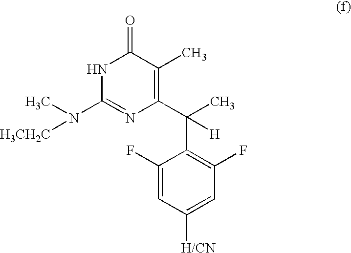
[H3CH2C]N(C)C1=NC(C(C)(C2=C(F)C=C([H/CN])C=C2F)[H])=C(C)C(=O)N1
